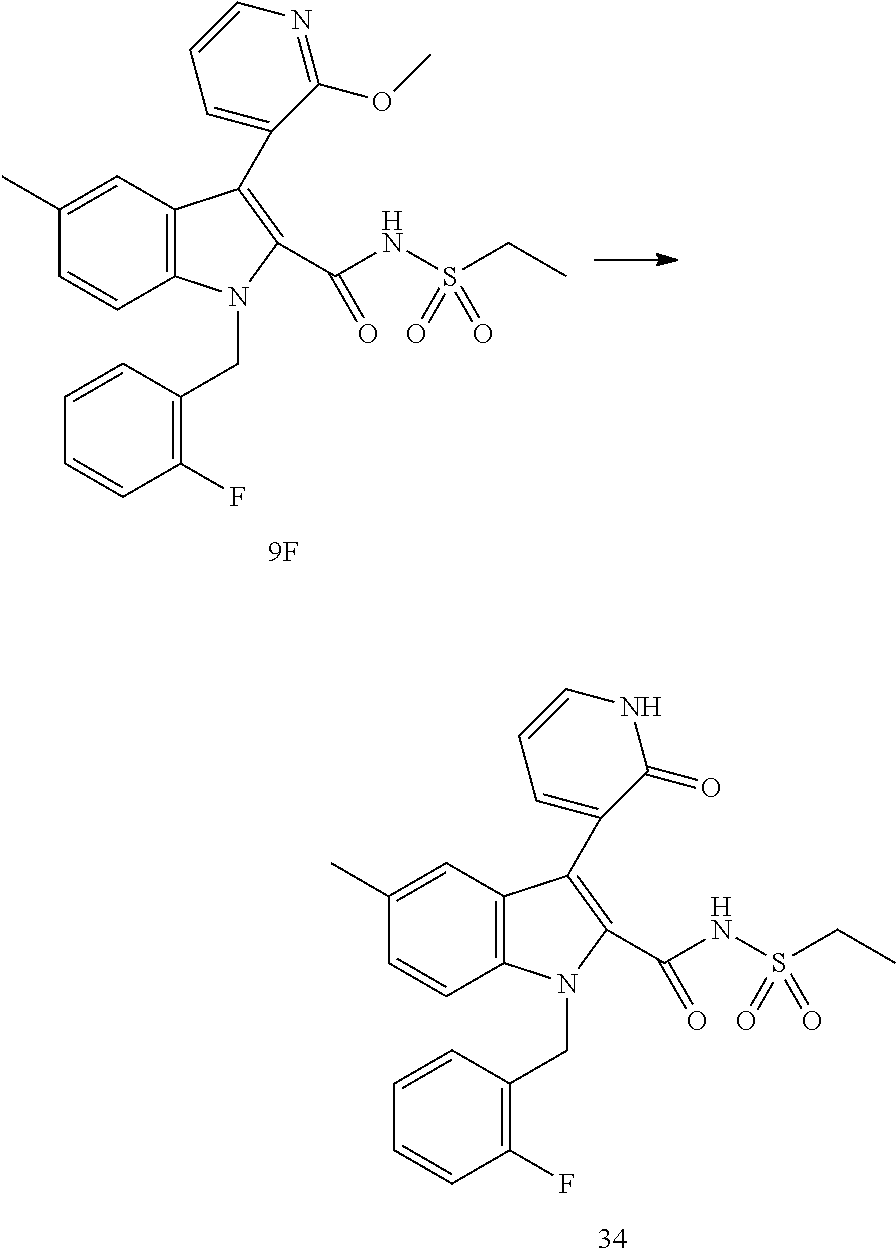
C12=C(C=C(C)C=C1)C(C1=CC=CNC1=O)=C(C(NS(CC)(=O)=O)=O)N2CC1=C(F)C=CC=C1.C12=C(C=C(C)C=C1)C(C1=CC=CN=C1OC)=C(C(NS(CC)(=O)=O)=O)N2CC1=C(F)C=CC=C1
